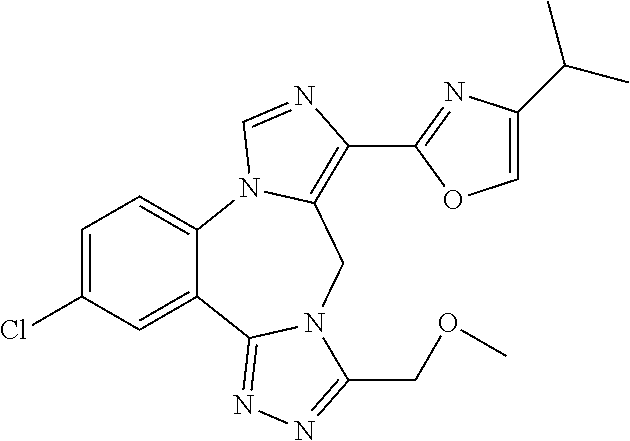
C1=C(Cl)C=C2C(=C1)N1C(=C(C3=NC(C(C)C)=CO3)N=C1)CN1C2=NN=C1COC
